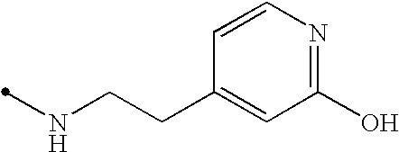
N(CCC1=CC(O)=NC=C1)C
